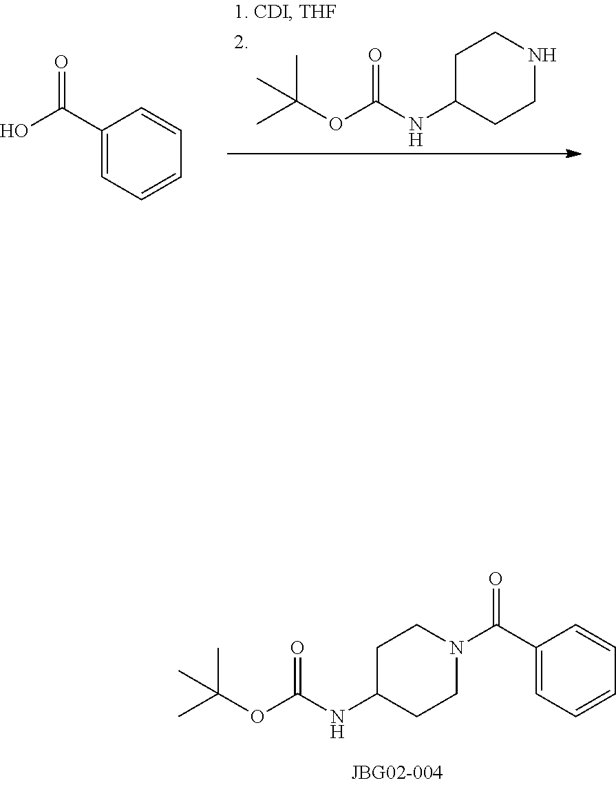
CC(C)(C)OC(NC1CCNCC1)=O.O=C(C1=CC=CC=C1)O.CC(C)(C)OC(NC1CCN(C(=O)C2=CC=CC=C2)CC1)=O
